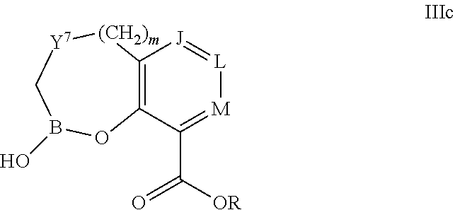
C12=C(C(C([OR])=O)=[M][L]=[J]1)OB(O)C[Y7][(CH2)m]2
